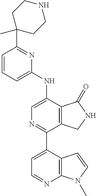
C1=CC=C(NC2=CN=C(C3=CC=NC4=C3C=CN4C)C3=C2C(=O)NC3)N=C1C1(C)CCNCC1
